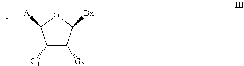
O1C([A][T1])C([G1])C([G2])C1[Bx]
